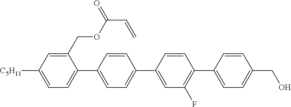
C1=C(COC(C=C)=O)C(C2=CC=C(C3=CC(F)=C(C4=CC=C(CO)C=C4)C=C3)C=C2)=CC=C1[C5H11]
